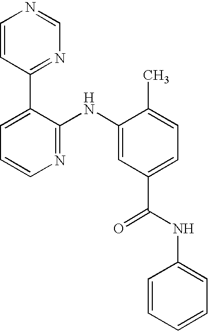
C1=CC(C2=CC=CN=C2NC2=CC(C(NC3=CC=CC=C3)=O)=CC=C2C)=NC=N1
